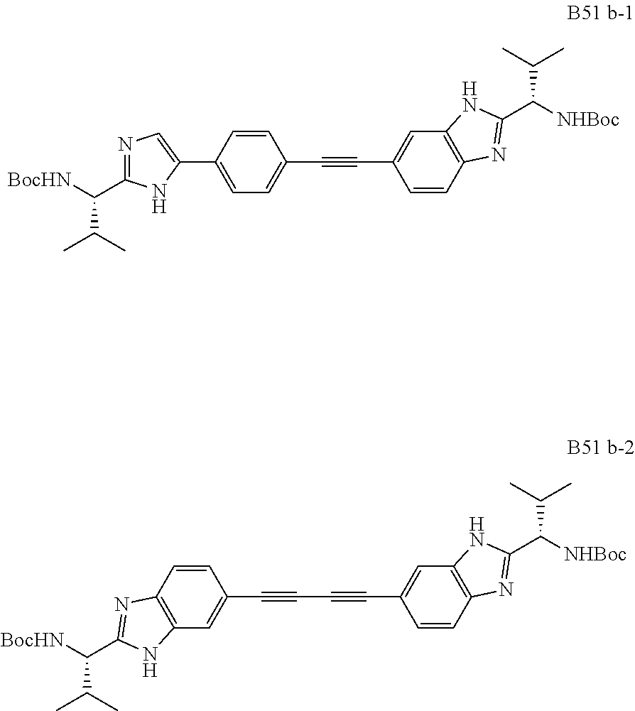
C1=CC2=C(C=C1C#CC1=CC=C(C3=CN=C(C([BocHN])C(C)C)N3)C=C1)NC(C([NHBoc])C(C)C)=N2.C(C#CC1=CC2=C(C=C1)N=C(C([BocHN])C(C)C)N2)#CC1=CC2=C(C=C1)N=C(C([NHBoc])C(C)C)N2
